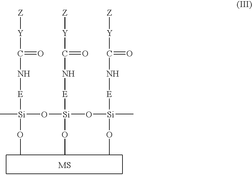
[E]([Si](OC)(C)O[Si]([E]NC(=O)[Y][Z])(OC)O[Si]([E]NC(=O)[Y][Z])(OC)C)NC(=O)[Y][Z]
